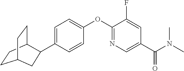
C1=C(C2C3CCC(CC3)C2)C=CC(OC2=NC=C(C(N(C)C)=O)C=C2F)=C1
